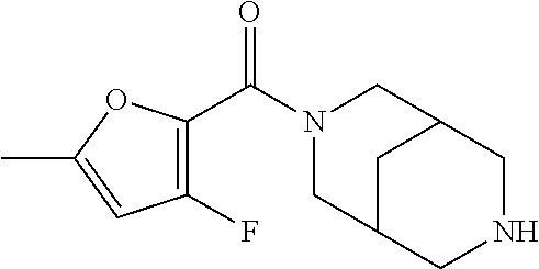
C1(F)=C(C(N2CC3CC(C2)CNC3)=O)OC(C)=C1
